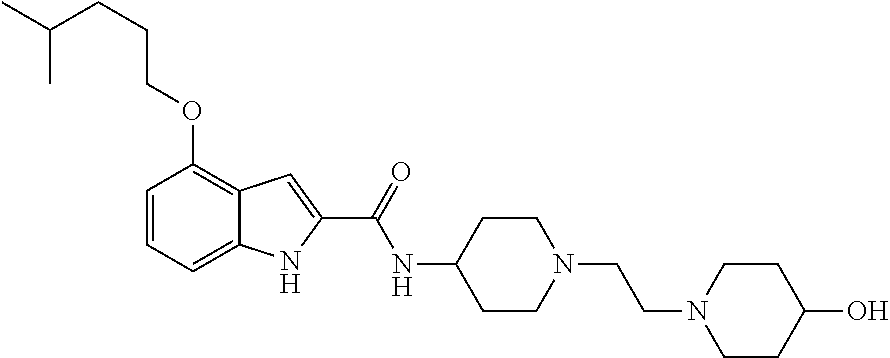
C1=CC=C2C(=C1OCCCC(C)C)C=C(C(=O)NC1CCN(CCN3CCC(O)CC3)CC1)N2
